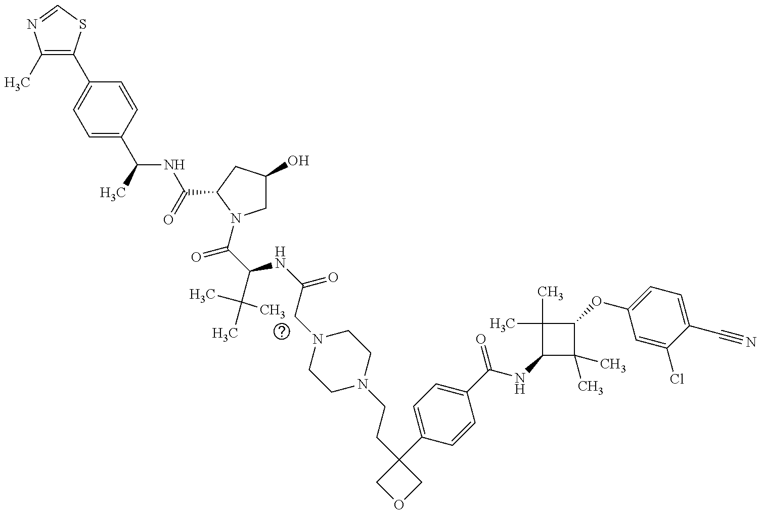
C1(C)=C(C2=CC=C(C(C)NC(=O)C3CC(O)CN3C(C(C(C)(C)C)NC(=O)CN3CCN(CCC4(C5=CC=C(C(=O)NC6C(C)(C)C(OC7=CC=C(C#N)C(Cl)=C7)C6(C)C)C=C5)COC4)CC3)=O)C=C2)SC=N1
